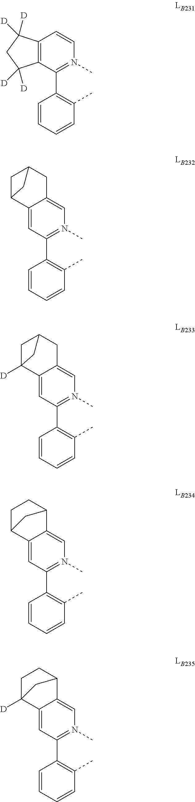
C12=C(C(C3=C(C)C=CC=C3)=N(C)C=C1)C([D])([D])CC2([D])[D].C12=CC(C3=C(C)C=CC=C3)=N(C)C=C1CC1CC2C1.C12=CC(C3=C(C)C=CC=C3)=N(C)C=C1CC1CC2([D])C1.C12=CC(C3=C(C)C=CC=C3)=N(C)C=C1C1CCC2C1.C12=CC(C3=C(C)C=CC=C3)=N(C)C=C1C1CCC2([D])C1
